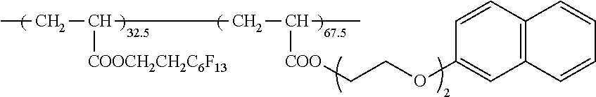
CCC(CC(C)[COO]CCOC1=CC2=C(C=C1)C=CC=C2)[COOCH2CH2C6F13]
